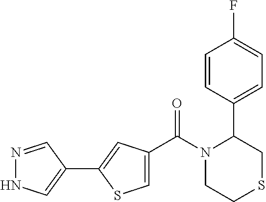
N1(C(C2=CSC(C3=CNN=C3)=C2)=O)CCSCC1C1=CC=C(F)C=C1
